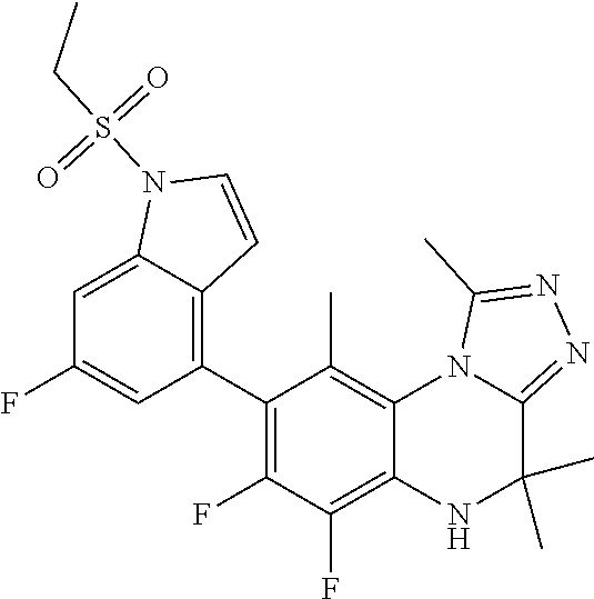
C1(C2=C3C(=CC(F)=C2)N(S(CC)(=O)=O)C=C3)=C(F)C(F)=C2C(=C1C)N1C(=NN=C1C)C(C)(C)N2
